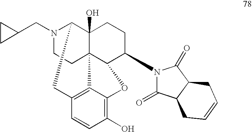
N1(CC2CC2)CCC23C4(O)C1CC1=C2C(=C(O)C=C1)OC3C(N1C(=O)C2C(C1=O)CC=CC2)CC4
